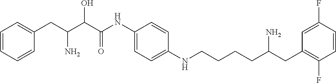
C(C(NC1=CC=C(NCCCCC(CC2=C(F)C=CC(F)=C2)N)C=C1)=O)(O)C(N)CC1=CC=CC=C1
